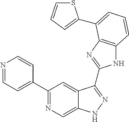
C1(C2=NC=C3C(=C2)C(C2=NC4=C(N2)C=CC=C4C2=CC=CS2)=NN3)=CC=NC=C1
